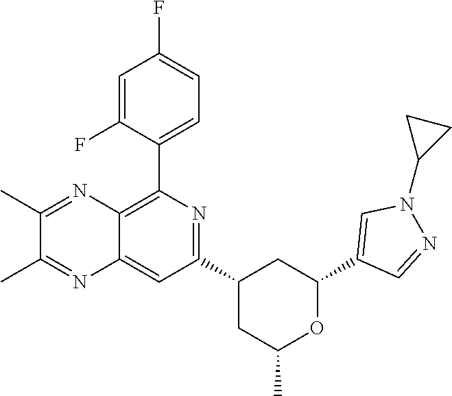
C1(C2=C3C(=CC(C4CC(C)OC(C5=CN(C6CC6)N=C5)C4)=N2)N=C(C)C(C)=N3)=CC=C(F)C=C1F
